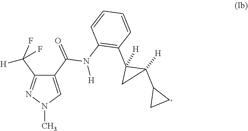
C1(C(=O)N(C2=C(C3([H])CC3([H])C3CC3)C=CC=C2)[H])=CN(C)N=C1C(F)(F)[H]
